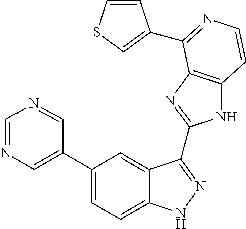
C1(C2=CN=CN=C2)=CC=C2C(=C1)C(C1=NC3=C(N1)C=CN=C3C1=CSC=C1)=NN2
